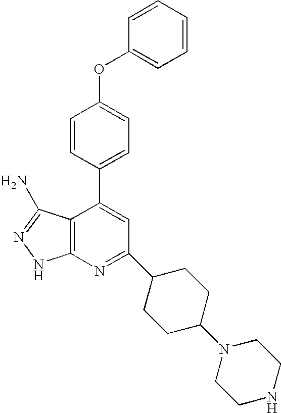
O(C1=CC=C(C2=CC(C3CCC(N4CCNCC4)CC3)=NC3=C2C(N)=NN3)C=C1)C1=CC=CC=C1
